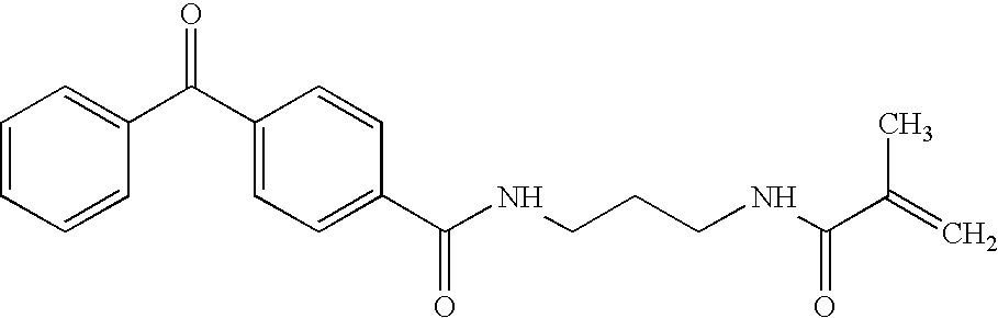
C1=CC=CC(C(C2=CC=C(C(NCCCNC(C(=C)C)=O)=O)C=C2)=O)=C1
